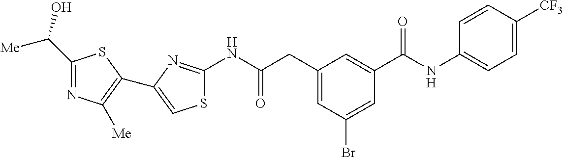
C1(C(O)[Me])=NC([Me])=C(C2=CSC(NC(CC3=CC(Br)=CC(C(NC4=CC=C([CF3])C=C4)=O)=C3)=O)=N2)S1
